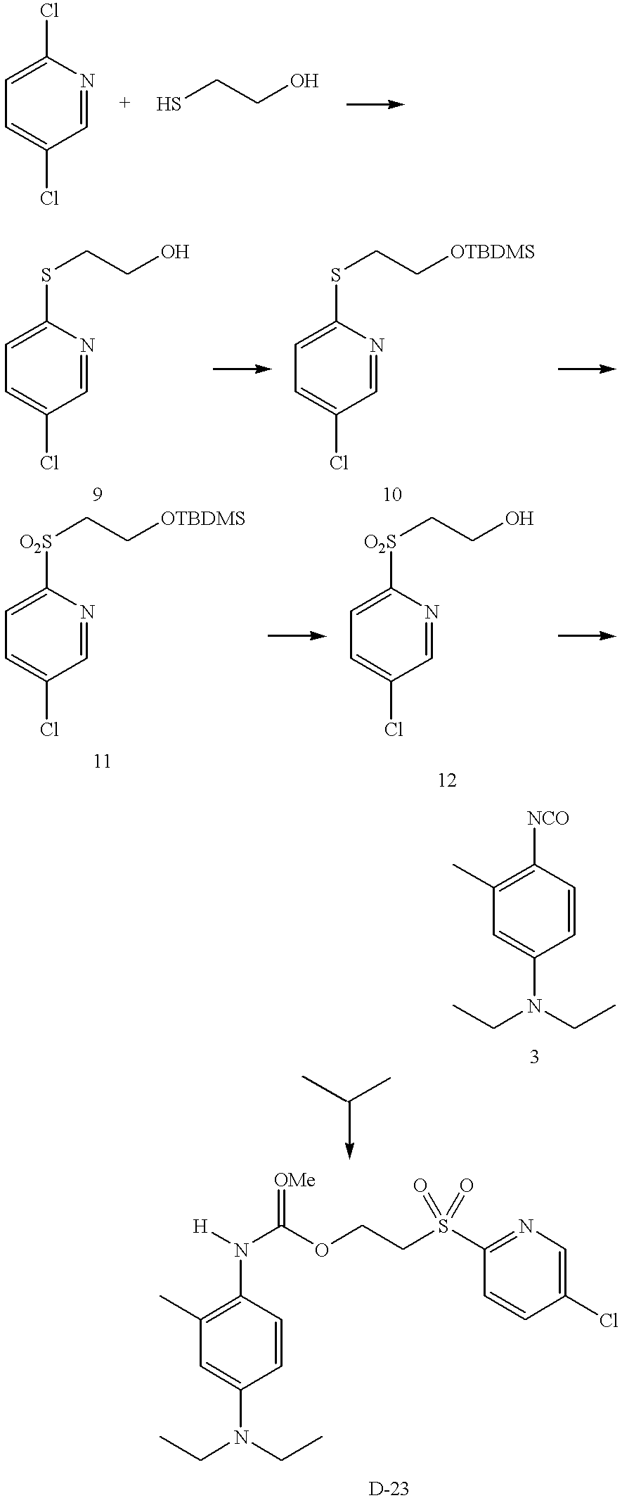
C1=C(Cl)N=CC(Cl)=C1.SCCO.C1=C(SCCO)N=CC(Cl)=C1.C1=C(SCC[OTBDMS])N=CC(Cl)=C1.C1=C([O2S]CC[OTBDMS])N=CC(Cl)=C1.C1=C([O2S]CCO)N=CC(Cl)=C1.C1(C)=C([NCO])C=CC(N(CC)CC)=C1.C1(C)=C(N([H])C(OCCS(C2=NC=C(Cl)C=C2)(=O)=O)=[OMe])C=CC(N(CC)CC)=C1
